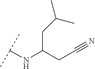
C(C(CC#N)NC(C)C)C(C)C
